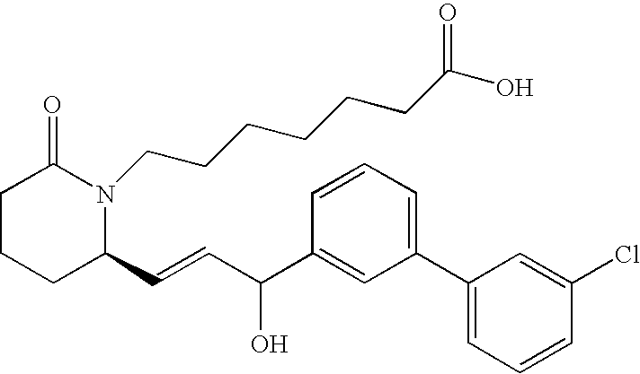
C1CCC(C=CC(C2=CC(C3=CC=CC(Cl)=C3)=CC=C2)O)N(CCCCCCC(O)=O)C1=O
